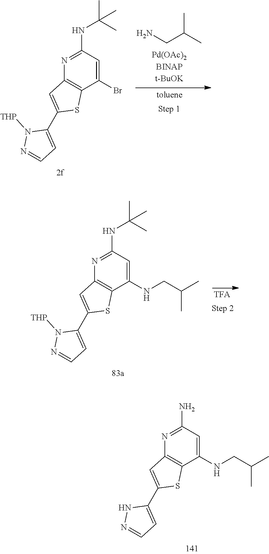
NCC(C)C.C1(NC(C)(C)C)=NC2=C(C(Br)=C1)SC(C1=CC=NN1[THP])=C2.C1(NC(C)(C)C)=NC2=C(C(NCC(C)C)=C1)SC(C1=CC=NN1[THP])=C2.C1(N)=NC2=C(C(NCC(C)C)=C1)SC(C1=CC=NN1)=C2
